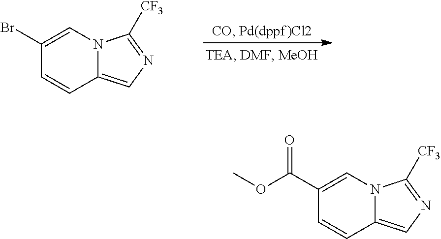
C1(C(OC)=O)=CN2C(=CN=C2[CF3])C=C1.C1(Br)=CN2C(=CN=C2[CF3])C=C1
